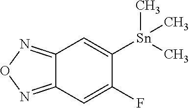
C12=NON=C1C=C(F)C([Sn](C)(C)C)=C2
